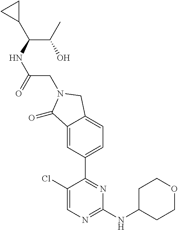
C1(Cl)=CN=C(NC2CCOCC2)N=C1C1=CC=C2C(=C1)C(=O)N(CC(NC(C(C)O)C1CC1)=O)C2
